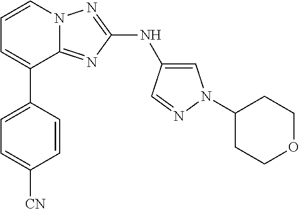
C1=C(C2=CC=CN3C2=NC(NC2=CN(C4CCOCC4)N=C2)=N3)C=CC([CN])=C1
